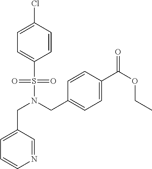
N1=CC(CN(S(C2=CC=C(Cl)C=C2)(=O)=O)CC2=CC=C(C(OCC)=O)C=C2)=CC=C1
